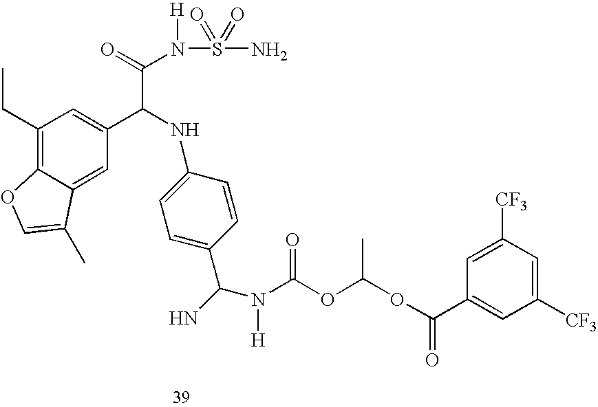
C1(CC)=C2C(=CC(C(NC3=CC=C(C(N)N(C(OC(OC(=O)C4=CC([CF3])=CC([CF3])=C4)C)=O)[H])C=C3)C(=O)N(S(=O)(=O)N)[H])=C1)C(C)=CO2
